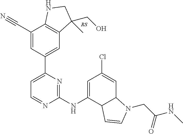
C1(C#N)=CC(C2=CC=NC(NC3=CC(Cl)=CC4C3C=CN4CC(NC)=O)=N2)=CC2=C1NCC2(C)CO
